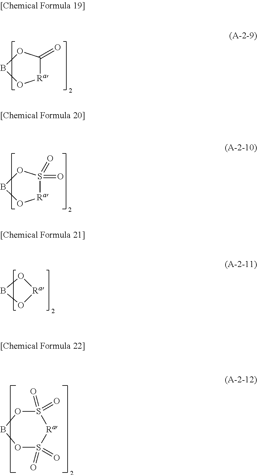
[Ra]1C(=O)OBO1.[Ra]1S(=O)(=O)OBO1.O1BO[Ra]1.S1(=O)(=O)OBOS(=O)(=O)[Ra]1
